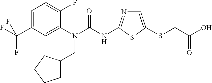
C1=C(C(F)(F)F)C=C(N(C(NC2=NC=C(SCC(O)=O)S2)=O)CC2CCCC2)C(F)=C1
